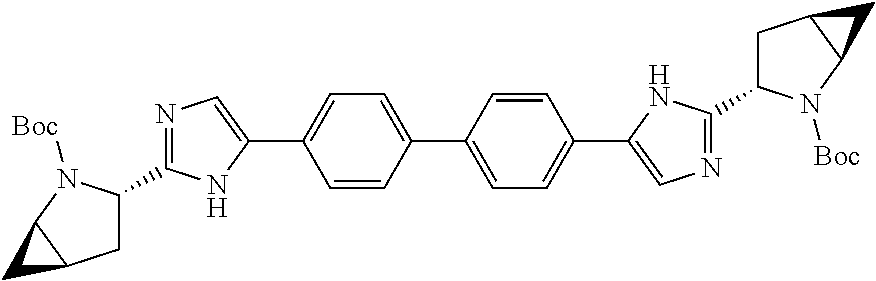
C1=CC(C2=CC=C(C3=CN=C(C4CC5C(N4[Boc])C5)N3)C=C2)=CC=C1C1=CN=C(C2CC3C(N2[Boc])C3)N1
